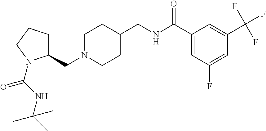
C1(CN2CCC(CNC(C3=CC(F)=CC(C(F)(F)F)=C3)=O)CC2)CCCN1C(NC(C)(C)C)=O
